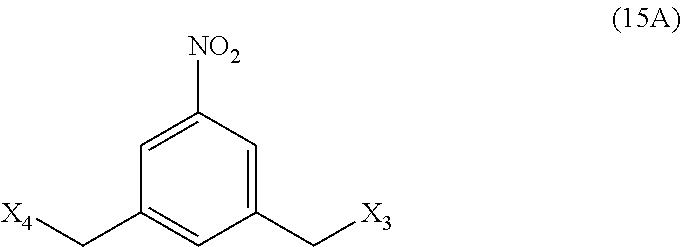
[NO2]C1=CC(C[X4])=CC(C[X3])=C1
